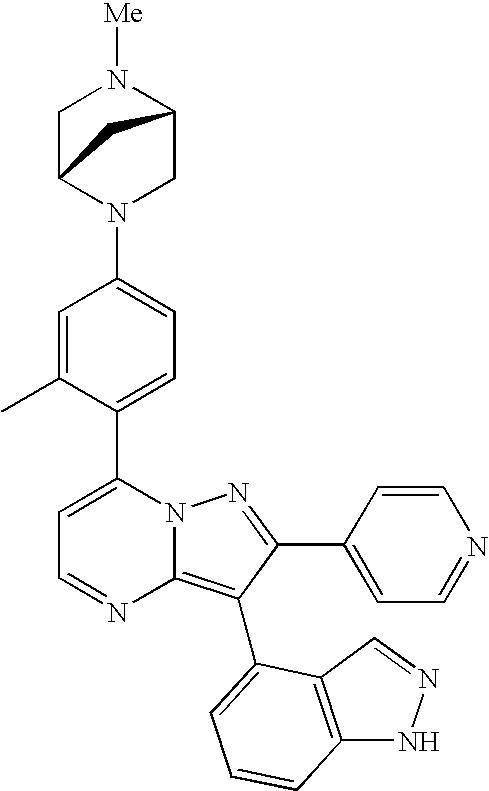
C1=C(C)C(C2=CC=NC3=C(C4=CC=CC5=C4C=NN5)C(C4=CC=NC=C4)=NN23)=CC=C1N1CC2N([Me])CC1C2
